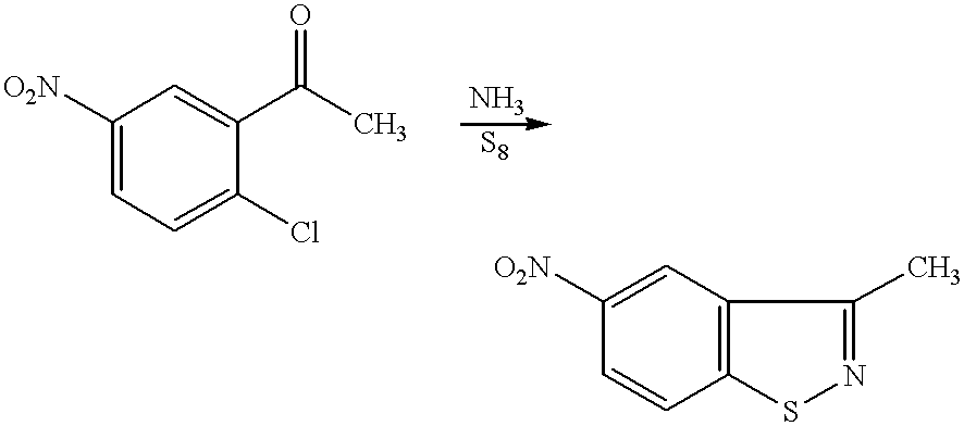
C1([O2N])=CC=C(Cl)C(C(C)=O)=C1.C1([O2N])=CC2=C(C=C1)SN=C2C
